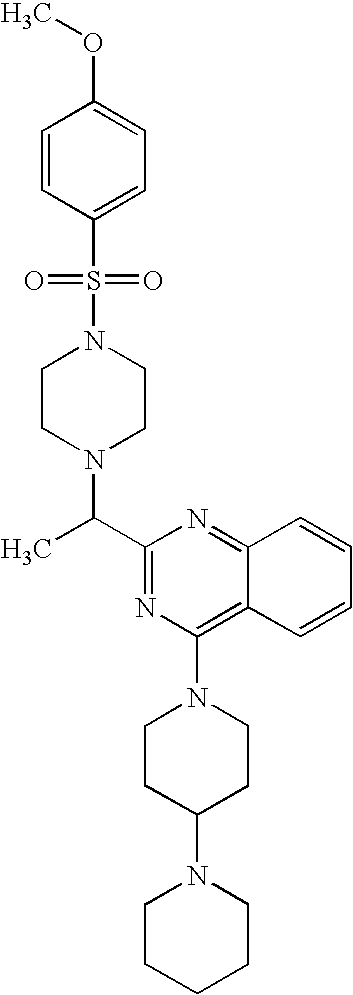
C1(C(C)N2CCN(S(=O)(=O)C3=CC=C(OC)C=C3)CC2)=NC(N2CCC(N3CCCCC3)CC2)=C2C(=N1)C=CC=C2
